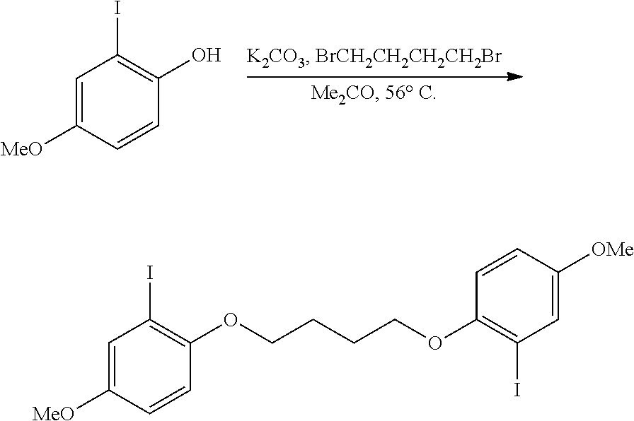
C1=C([MeO])C=CC(O)=C1I.C1=C([OMe])C=CC(OCCCCOC2=C(I)C=C([MeO])C=C2)=C1I
